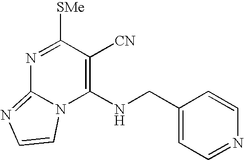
N1=C([SMe])C([CN])=C(NCC2=CC=NC=C2)N2C1=NC=C2
